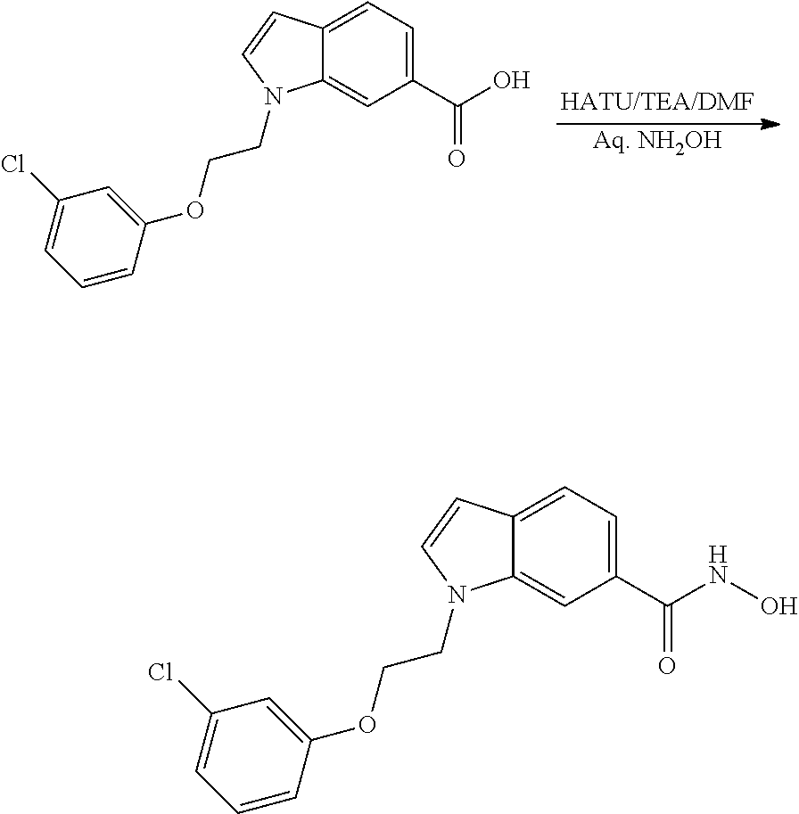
[Aq. NH2OH].C12=CC=C(C(O)=O)C=C1N(CCOC1=CC(Cl)=CC=C1)C=C2.C12=CC=C(C(NO)=O)C=C1N(CCOC1=CC(Cl)=CC=C1)C=C2
